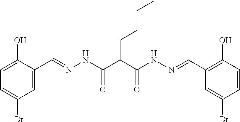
C1=C(O)C(C=NNC(=O)C(C(NN=CC2=C(O)C=CC(Br)=C2)=O)CCCC)=CC(Br)=C1
